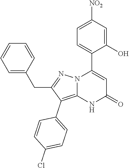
C1(O)=CC([NO2])=CC=C1C1=CC(=O)NC2=C(C3=CC=C(Cl)C=C3)C(CC3=CC=CC=C3)=NN12
